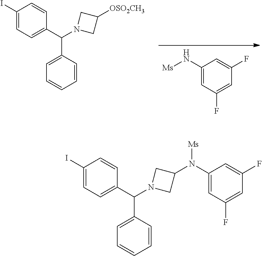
C1(N[Ms])=CC(F)=CC(F)=C1.C1(I)=CC=C(C(N2CC([OSO2CH3])C2)C2=CC=CC=C2)C=C1.C1(I)=CC=C(C(N2CC(N(C3=CC(F)=CC(F)=C3)[Ms])C2)C2=CC=CC=C2)C=C1
